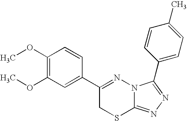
COC1=C(OC)C=C(C2=NN3C(=NN=C3C3=CC=C(C)C=C3)SC2)C=C1
